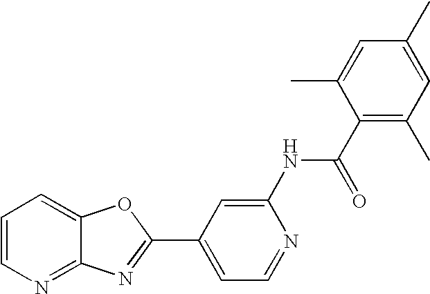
C12=NC=CC=C1OC(C1=CC=NC(NC(C3=C(C)C=C(C)C=C3C)=O)=C1)=N2
